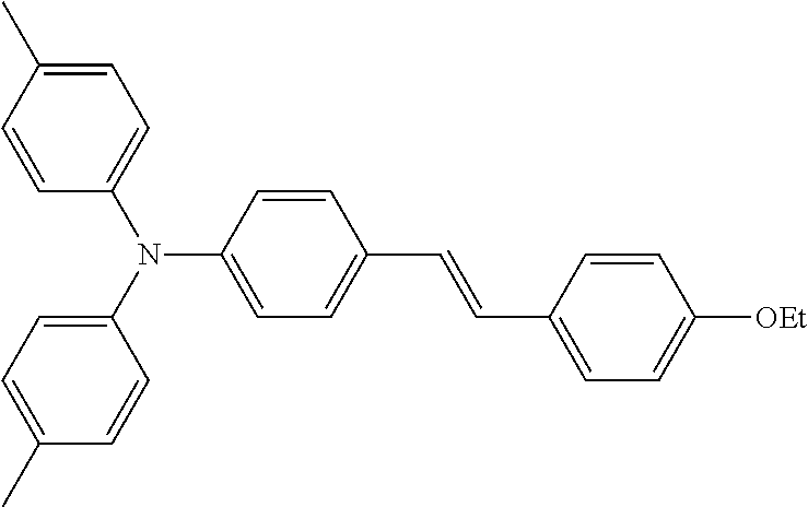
N(C1=CC=C(C=CC2=CC=C([OEt])C=C2)C=C1)(C1=CC=C(C)C=C1)C1=CC=C(C)C=C1
